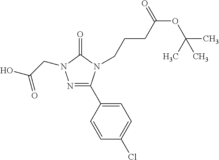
N1=C(C2=CC=C(Cl)C=C2)N(CCCC(OC(C)(C)C)=O)C(=O)N1CC(O)=O
